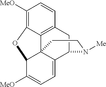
C1([MeO])=C2C3=C(C=C1)CC1C4=CC=C([MeO])C(C34CCN1[Me])O2
